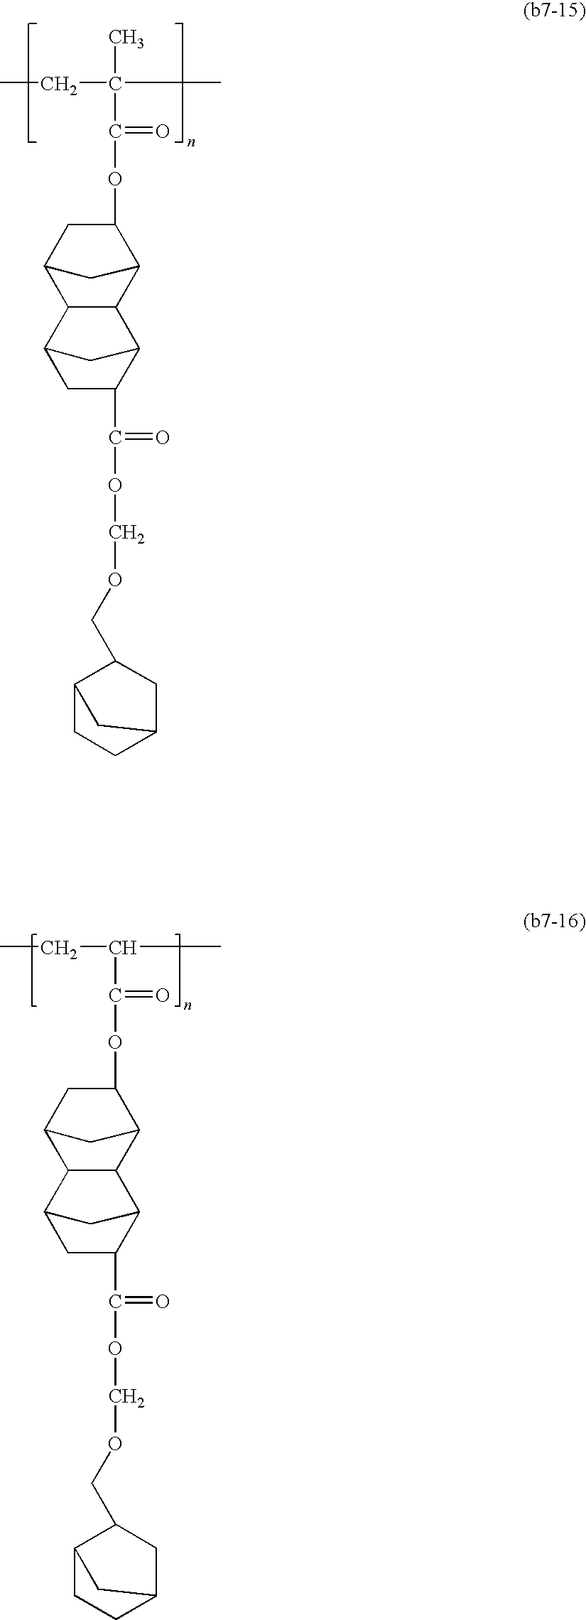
CCC(C)(C(=O)OC1CC2C3C(C1C2)C1CC3CC1C(OCOCC1C2CCC(C1)C2)=O)C.CCC(C)C(=O)OC1CC2C3C(C1C2)C1CC3CC1C(OCOCC1C2CCC(C1)C2)=O
